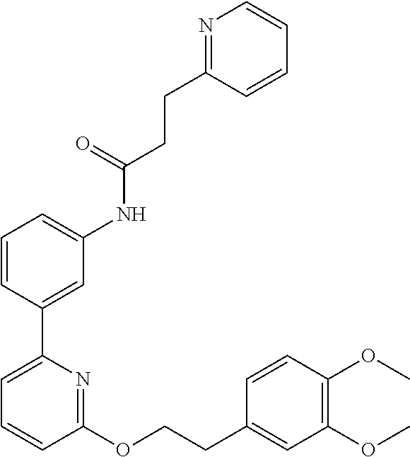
C1=CC(C2=CC=CC(OCCC3=CC(OC)=C(OC)C=C3)=N2)=CC(NC(CCC2=NC=CC=C2)=O)=C1
